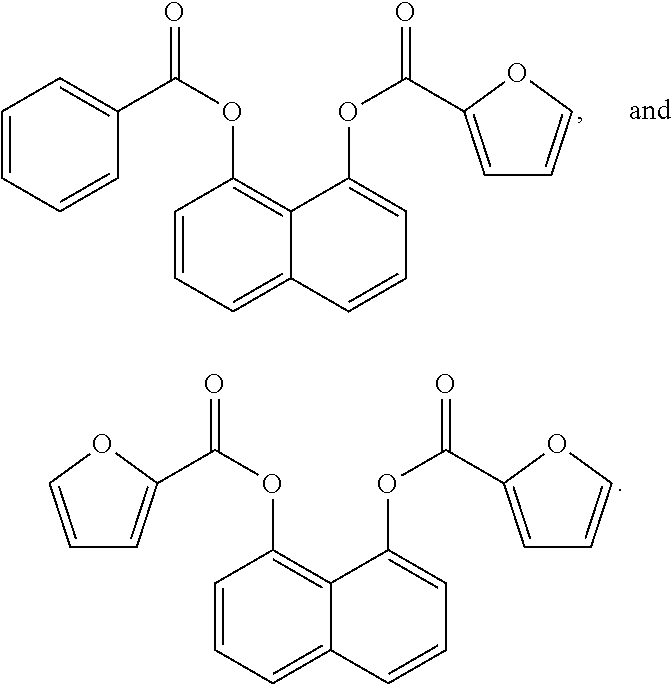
C1=CC=CC(C(OC2=C3C(=CC=C2)C=CC=C3OC(=O)C2=CC=CO2)=O)=C1.C(OC1=C2C(=CC=C1)C=CC=C2OC(=O)C1=CC=CO1)(=O)C1=CC=CO1
